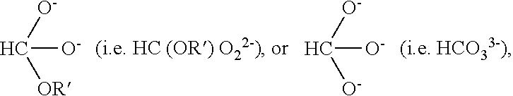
C([O-])([O-])[OR].C([O-])([O-])[O-]
